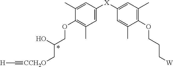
C1(C)=CC([X]C2=CC(C)=C(OCCC[W])C(C)=C2)=CC(C)=C1OCC(O)C[CCH2O]#C[H]
